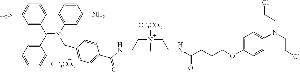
[CF3CO2].C(CN(C1=CC=C(OCCCC(NCCN(CCNC(C2=CC=C(C[N+]3=C(C4=CC=CC=C4)C4=CC(N)=CC=C4C4=C3C=C(N)C=C4)C=C2)=O)(C)[CF3CO2])=O)C=C1)CCCl)Cl
